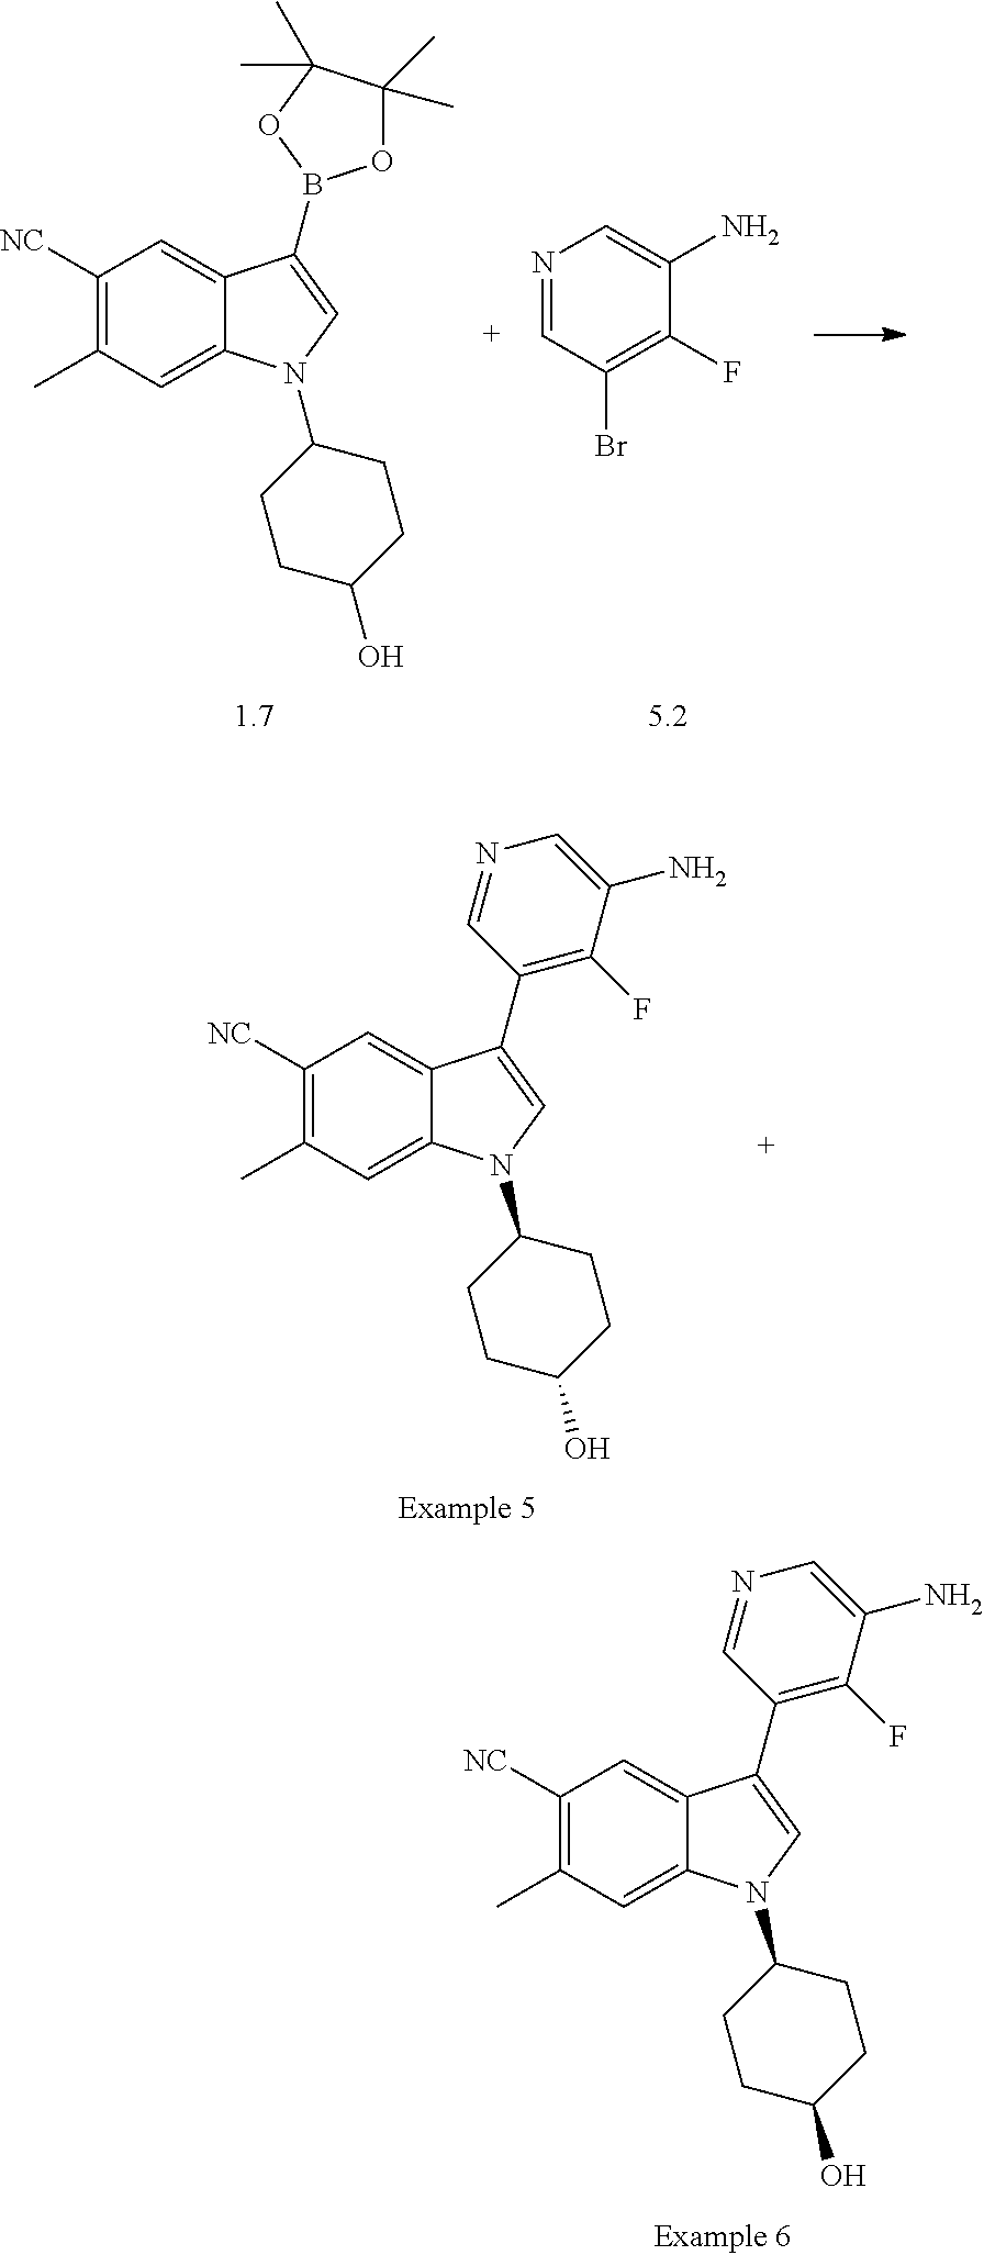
C1([NC])=C(C)C=C2C(=C1)C(B1OC(C)(C)C(C)(C)O1)=CN2C1CCC(O)CC1.N1=CC(Br)=C(F)C(N)=C1.C1([NC])=C(C)C=C2C(=C1)C(C1=C(F)C(N)=CN=C1)=CN2C1CCC(O)CC1.C1([NC])=C(C)C=C2C(=C1)C(C1=C(F)C(N)=CN=C1)=CN2C1CCC(O)CC1
